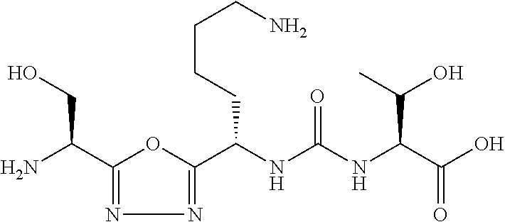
C1(C(N)CO)=NN=C(C(NC(NC(C(O)=O)C(O)C)=O)CCCCN)O1
